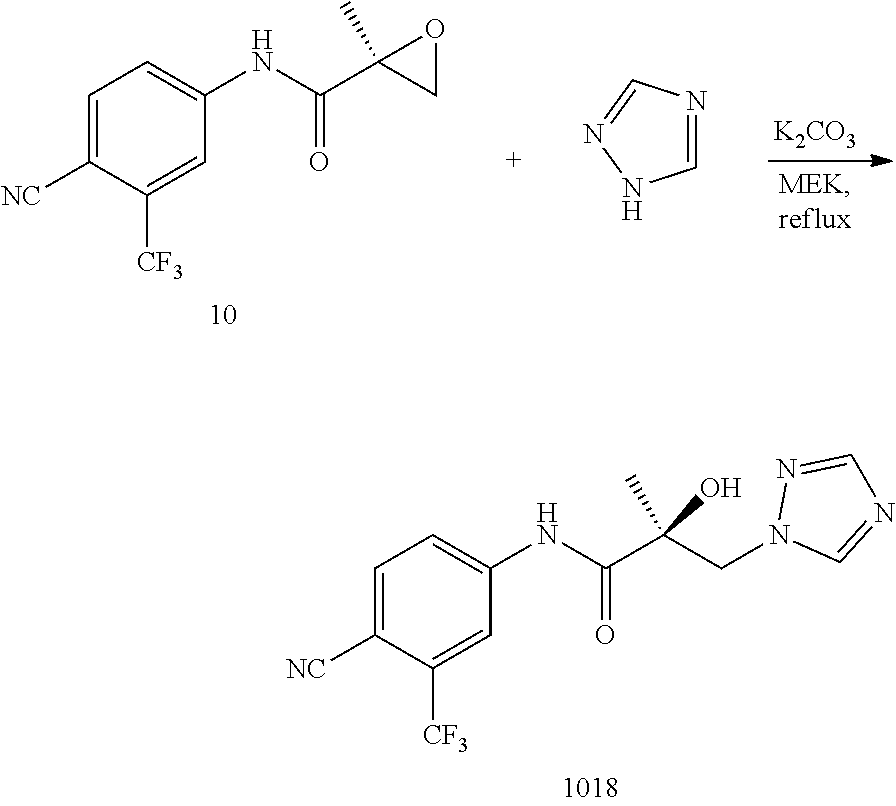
C1=C([NC])C([CF3])=CC(NC(C(C)(O)CN2C=NC=N2)=O)=C1.C1=NC=NN1.[K2CO3].C1=C([NC])C([CF3])=CC(NC(C2(C)CO2)=O)=C1
